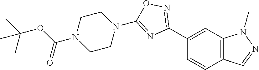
C1(C2=NOC(N3CCN(C(OC(C)(C)C)=O)CC3)=N2)=CC2=C(C=C1)C=NN2C
